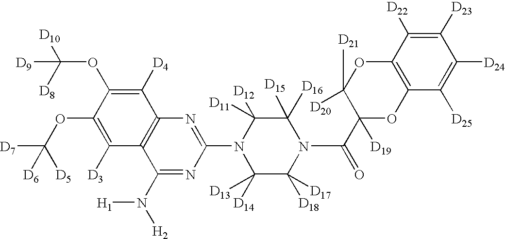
C1([D23])=C([D22])C2=C(C([D25])=C1[D24])OC(C(N1C([D15])([D16])C([D11])([D12])N(C3=NC4=C(C(N([H2])[H1])=N3)C([D3])=C(OC([D7])([D5])[D6])C(OC([D10])([D8])[D9])=C4[D4])C([D14])([D13])C1([D18])[D17])=O)([D19])C([D20])([D21])O2
